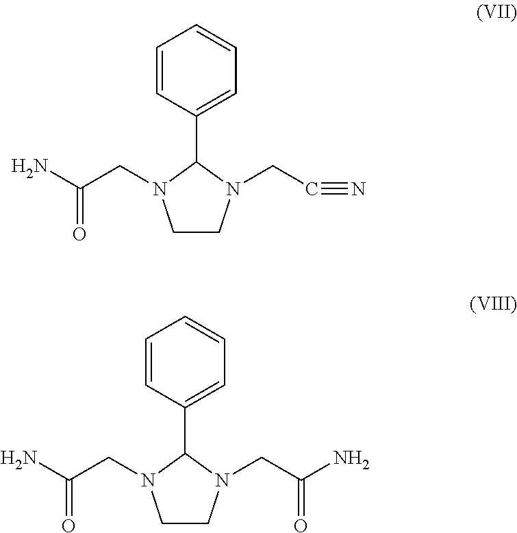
C1=CC(C2N(CC(N)=O)CCN2CC#N)=CC=C1.C1=CC(C2N(CC(N)=O)CCN2CC(N)=O)=CC=C1
